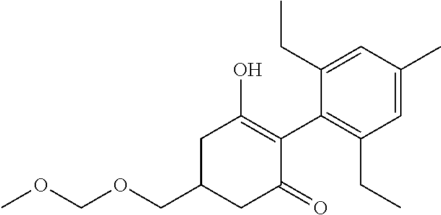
C(OCC1CC(=O)C(C2=C(CC)C=C(C)C=C2CC)=C(O)C1)OC
